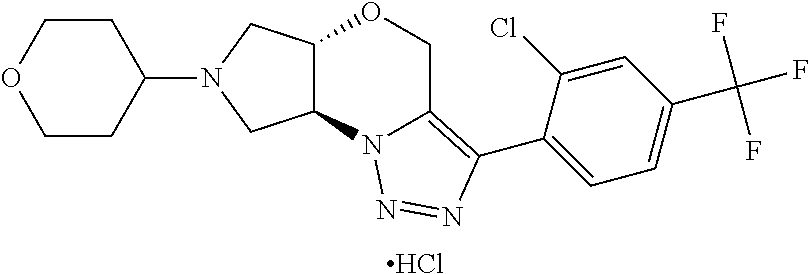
Cl.C1(N2CC3C(C2)N2C(=C(C4=CC=C(C(F)(F)F)C=C4Cl)N=N2)CO3)CCOCC1
